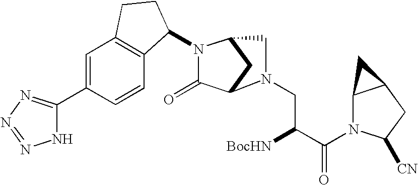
C1(=O)C2CC(CN2CC([BocHN])C(=O)N2C3C(CC2[CN])C3)N1C1C2=C(C=C(C3=NN=NN3)C=C2)CC1
